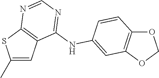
C1(C)=CC2=C(S1)N=CN=C2NC1=CC2=C(OCO2)C=C1
